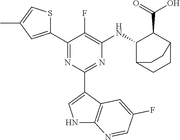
C1(C2=CC(C)=CS2)=NC(C2=CNC3=C2C=C(F)C=N3)=NC([HN]C2C(C(=O)O)C3CCC2CC3)=C1F
